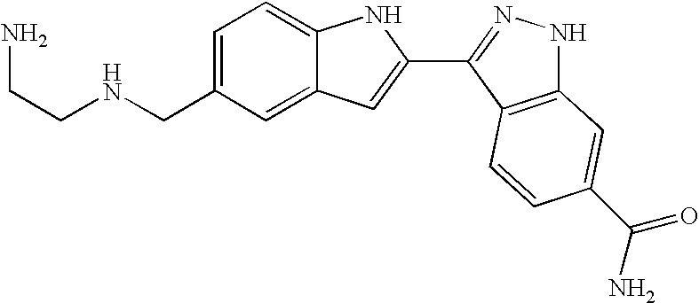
C1=C(CNCCN)C=C2C(=C1)NC(C1=NNC3=C1C=CC(C(N)=O)=C3)=C2
